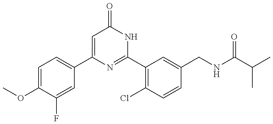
C1(C2=CC=C(OC)C(F)=C2)=CC(=O)NC(C2=C(Cl)C=CC(CNC(C(C)C)=O)=C2)=N1
